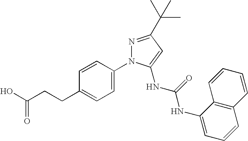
C1=C(CCC(O)=O)C=CC(N2N=C(C(C)(C)C)C=C2NC(=O)NC2=CC=CC3=C2C=CC=C3)=C1
